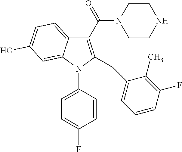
C1(C(=O)N2CCNCC2)=C(CC2=CC=CC(F)=C2C)N(C2=CC=C(F)C=C2)C2=CC(O)=CC=C12
